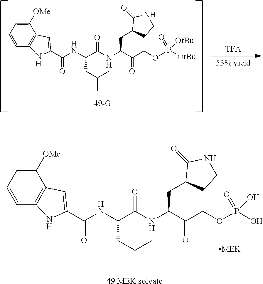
C1([OMe])=CC=CC2=C1C=C(C(NC(C(NC(C(COP(O)(=O)O)=O)CC1CCNC1=O)=O)CC(C)C)=O)N2.[49 MEK solvate].[TFA].[53% yield].[49-G].C1([OMe])=CC=CC2=C1C=C(C(NC(C(NC(C(COP([OtBu])(=O)[OtBu])=O)CC1CCNC1=O)=O)CC(C)C)=O)N2
